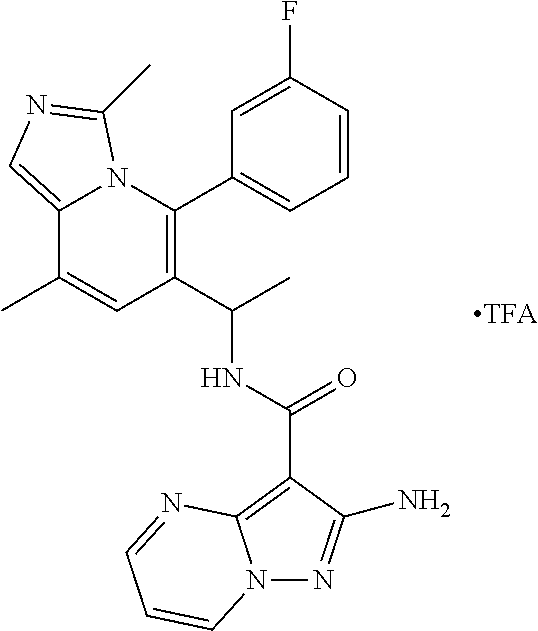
C12=CN=C(C)N1C(C1=CC=CC(F)=C1)=C(C(C)NC(=O)C1=C3N(N=C1N)C=CC=N3)C=C2C
